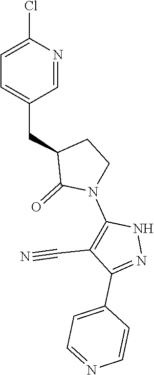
C1=C(Cl)N=CC(CC2C(=O)N(C3=C(C#N)C(C4=CC=NC=C4)=NN3)CC2)=C1
